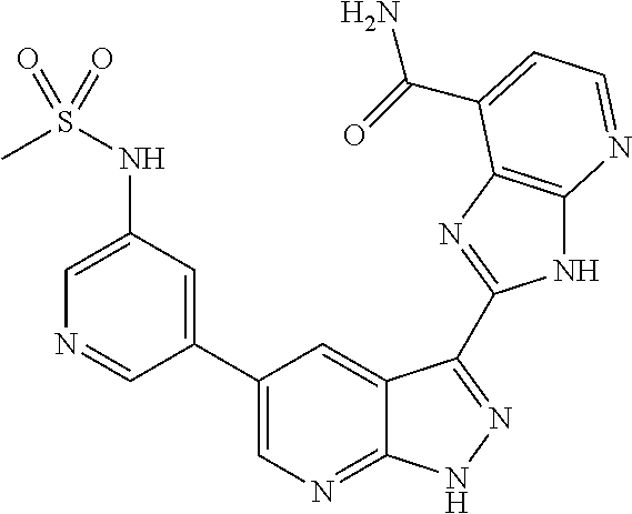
C1(C2=CN=C3C(=C2)C(C2=NC4=C(N2)N=CC=C4C(=O)N)=NN3)=CC(NS(C)(=O)=O)=CN=C1
